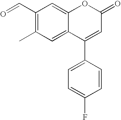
C1(C=O)=C(C)C=C2C(=C1)OC(=O)C=C2C1=CC=C(F)C=C1
